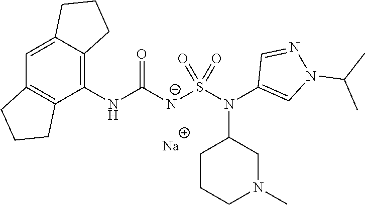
C1(NC([N-]S(N(C2=CN(C(C)C)N=C2)C2CCCN(C)C2)(=O)=O)=O)=C2C(=CC3=C1CCC3)CCC2.[Na]
